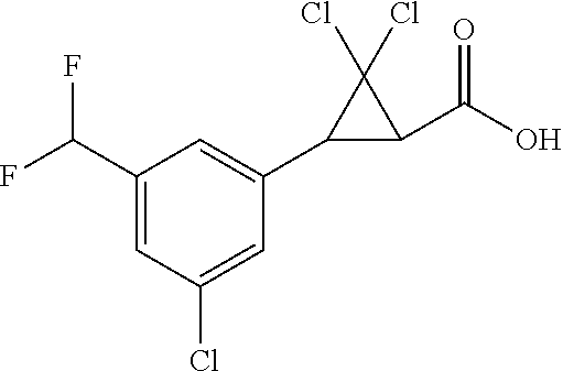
C1(C(F)F)=CC(Cl)=CC(C2C(C(O)=O)C2(Cl)Cl)=C1
